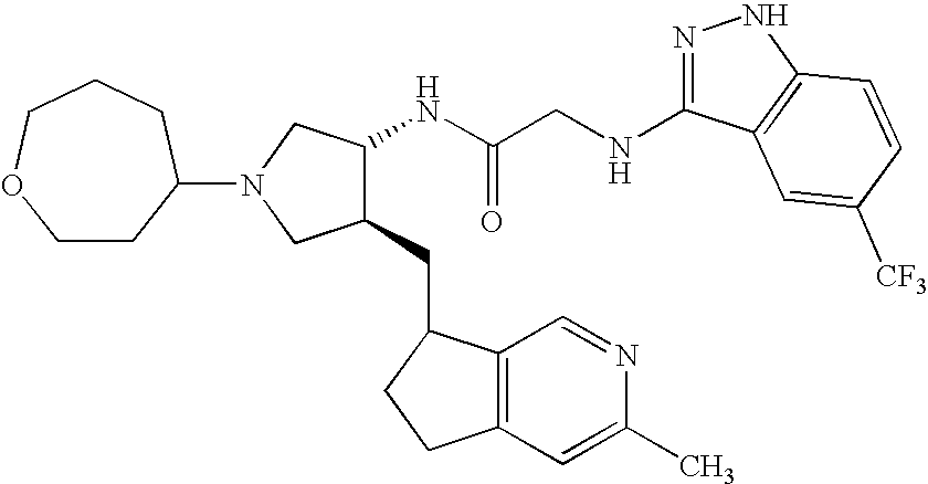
N(CC(NC1C(CC2C3=C(C=C(C)N=C3)CC2)CN(C2CCOCCC2)C1)=O)C1=NNC2=C1C=C([CF3])C=C2
